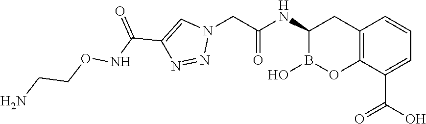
C1(NC(CN2C=C(C(NOCCN)=O)N=N2)=O)B(O)OC2=C(C1)C=CC=C2C(O)=O
